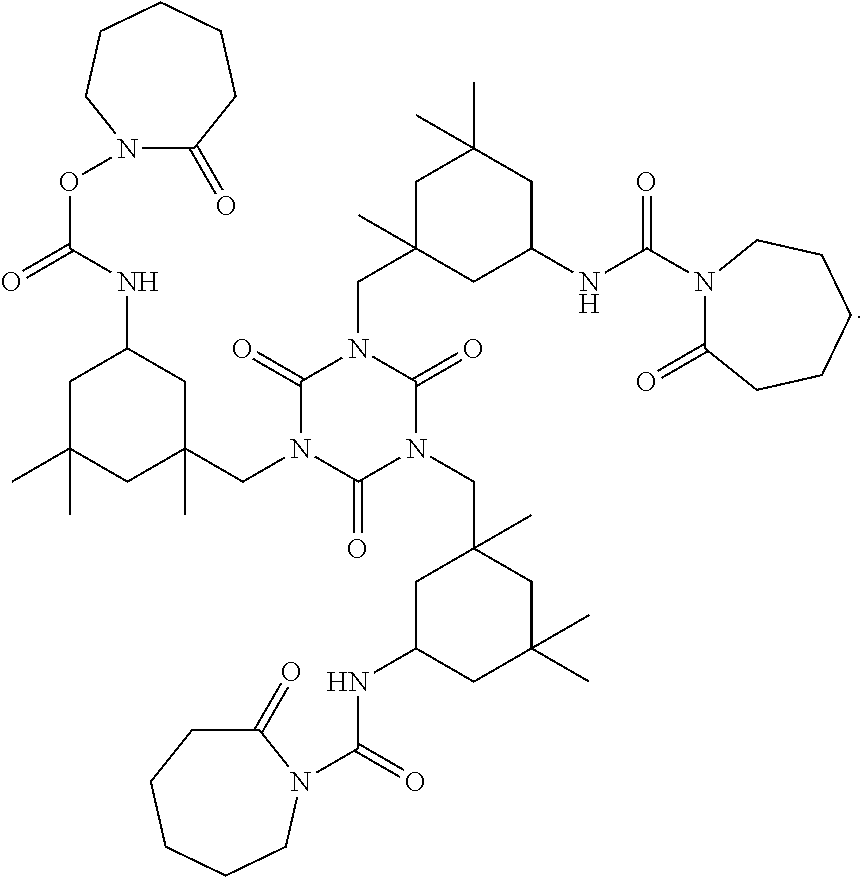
C1C(C)(C)CC(CN2C(=O)N(CC3(C)CC(NC(=O)N4C(=O)CCCCC4)CC(C)(C)C3)C(=O)N(CC3(C)CC(NC(N4C(=O)CCCCC4)=O)CC(C)(C)C3)C2=O)(C)CC1NC(ON1C(=O)CCCCC1)=O
